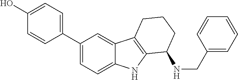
C1(C2=CC=C(O)C=C2)=CC=C2C(=C1)C1=C(N2)C(NCC2=CC=CC=C2)CCC1
